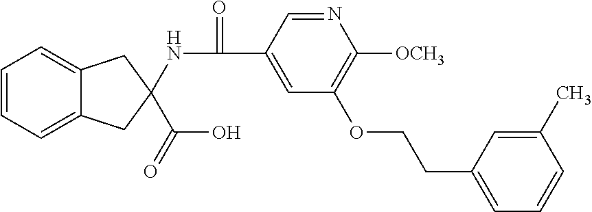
C1=CC=C2C(=C1)CC(NC(C1=CC(OCCC3=CC=CC(C)=C3)=C([OCH3])N=C1)=O)(C(O)=O)C2
